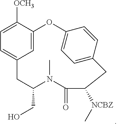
C1=C2C([OCH3])=CC=C1CC(CO)N(C)C(=O)C([NCBZ]C)CC1=CC=C(O2)C=C1
